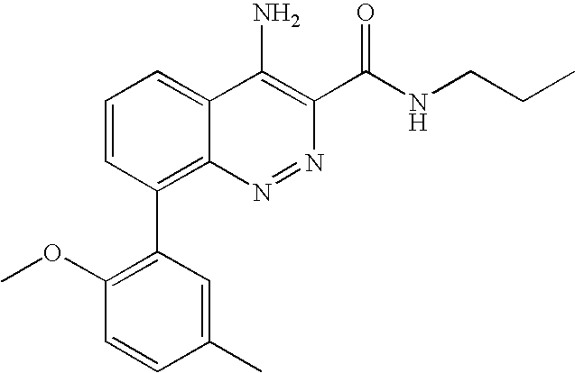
C1(C)=CC(C2=C3C(=CC=C2)C(N)=C(C(NCCC)=O)N=N3)=C(OC)C=C1
